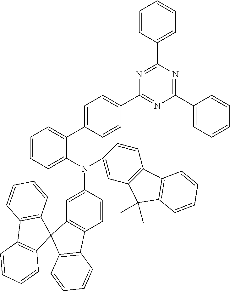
C1=CC(N(C2=CC=CC=C2C2=CC=C(C3=NC(C4=CC=CC=C4)=NC(C4=CC=CC=C4)=N3)C=C2)C2=CC3=C(C=C2)C2=C(C3(C)C)C=CC=C2)=CC2=C1C1=C(C23C2=C(C4=C3C=CC=C4)C=CC=C2)C=CC=C1
